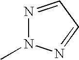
N1=CC=NN1C
